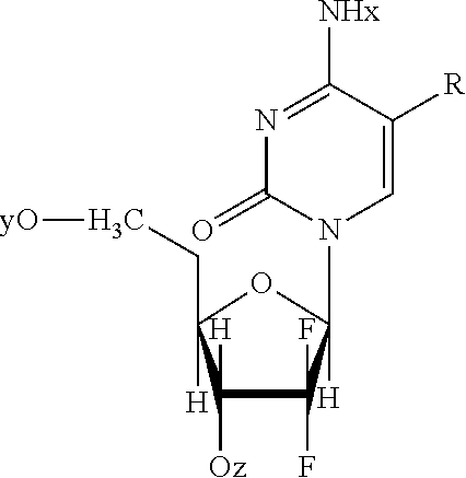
N1=C([NHx])C([R])=CN(C2([H])C(F)(F)C([H])([Oz])C(CC[yO])([H])O2)C1=O
